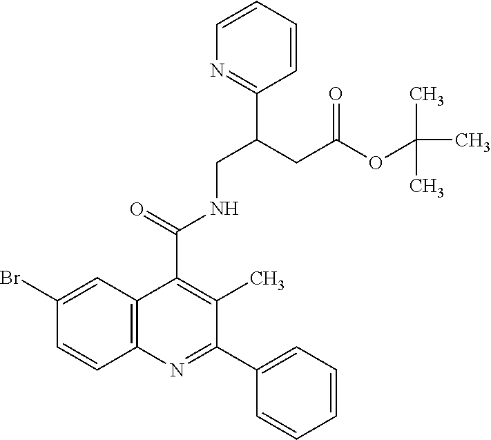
C1(C2=CC=CC=C2)=NC2=C(C(C(=O)NCC(CC(OC(C)(C)C)=O)C3=NC=CC=C3)=C1C)C=C(Br)C=C2
